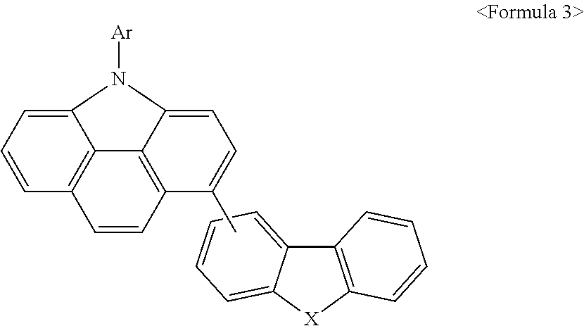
C12=CC=CC3=C1C1=C(C=C3)C(C)=CC=C1N2[Ar].C1=C2C(=CC=C1)C1=C([X]2)C=CC=C1
